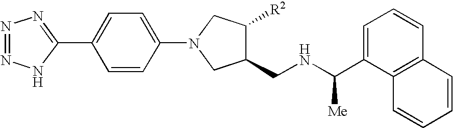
C1=CC(N2CC(CNC(C3=CC=CC4=C3C=CC=C4)[Me])C([R2])C2)=CC=C1C1=NN=NN1
